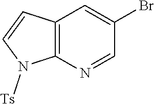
C12=C(N=CC(Br)=C1)N([Ts])C=C2
